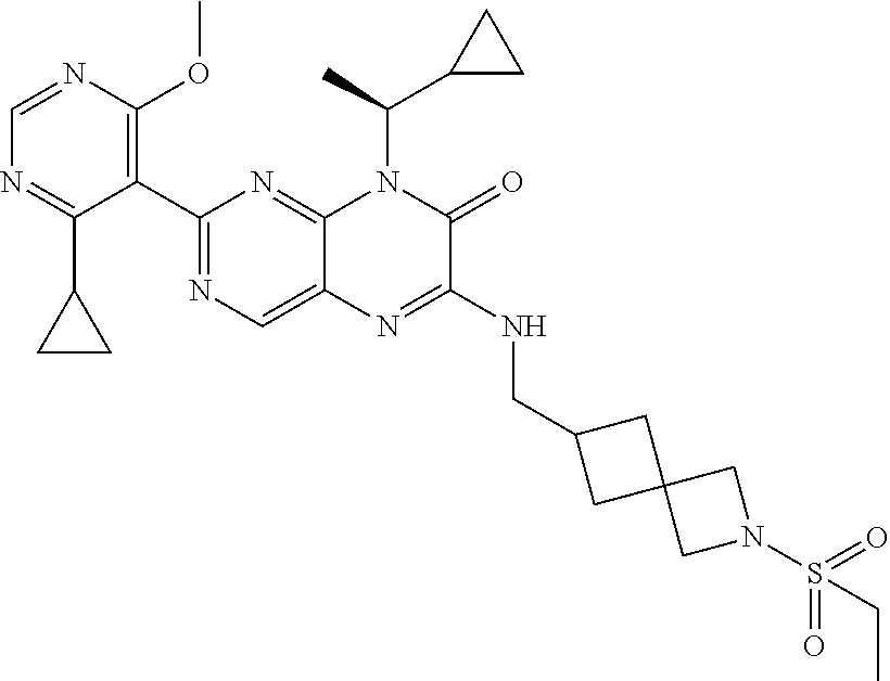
C1=NC(OC)=C(C2=NC=C3C(=N2)N(C(C)C2CC2)C(=O)C(NCC2CC4(C2)CN(S(=O)(=O)CC)C4)=N3)C(C2CC2)=N1
